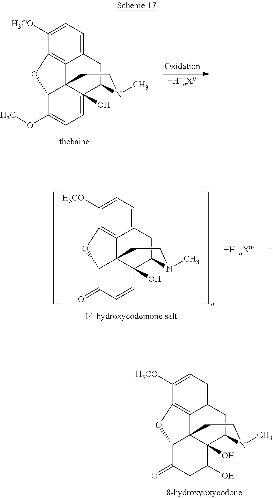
[+H+nXn-].C12=CC=C([H3CO])C3=C1C14C(O)(=CC=C(OC)C1O3)C(C2)N(C)CC4.[+H+nXn-].C12=CC=C([H3CO])C3=C1C14C(O)(C(C2)N(C)CC1)C=CC(=O)C4O3.C12=CC=C([H3CO])C3=C1C14C(O)(C(C2)N(C)CC1)C(O)CC(=O)C4O3
